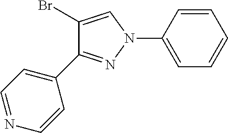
C1(Br)=CN(C2=CC=CC=C2)N=C1C1=CC=NC=C1
